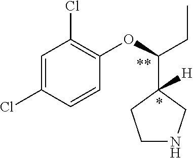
C1NCC(C(OC2=C(Cl)C=C(Cl)C=C2)CC)([H])C1
